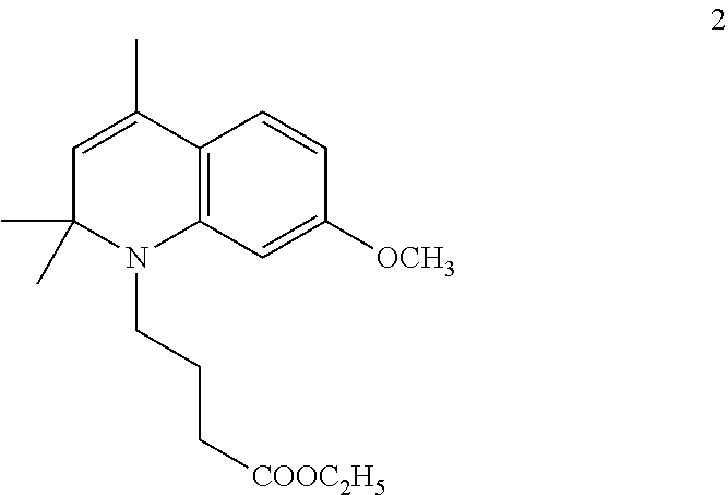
C1=CC2=C(C=C1[OCH3])N(CCC[COOC2H5])C(C)(C)C=C2C
